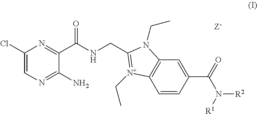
C1(Cl)=CN=C(N)C(C(NCC2=[N+](CC)C3=C(C=C(C(N([R2])[R1])=O)C=C3)N2CC)=O)=N1
